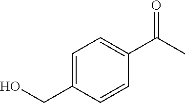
C1=C(CO)C=CC(C(=O)C)=C1
